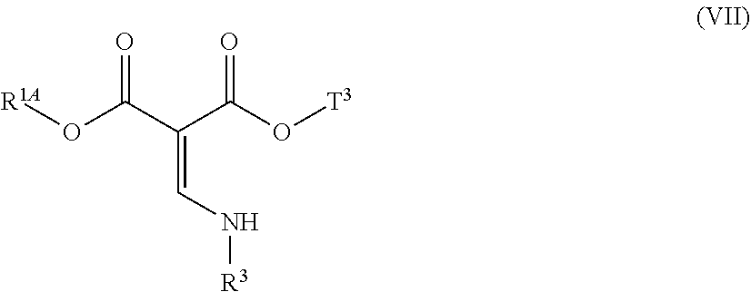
C(=CN[R3])(C(O[T3])=O)C(O[R1A])=O
